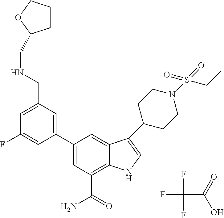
C1(C2=CC(CNCC3CCCO3)=CC(F)=C2)=CC(C(=O)N)=C2C(=C1)C(C1CCN(S(=O)(=O)CC)CC1)=CN2.FC(F)(F)C(=O)O
